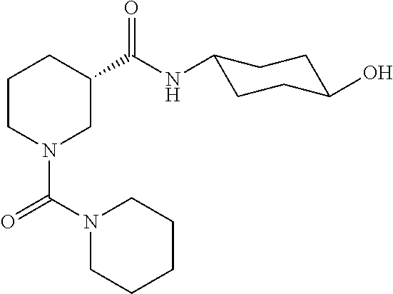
C1CN(C(=O)N2CCCCC2)CC(C(=O)NC2CCC(O)CC2)C1
